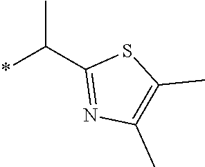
*C(C1=NC(C)=C(C)S1)C
